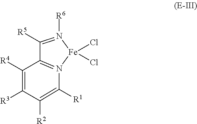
C1([R5])=N([R6])[Fe](Cl)(Cl)N2=C1C([R4])=C([R3])C([R2])=C2[R1]
